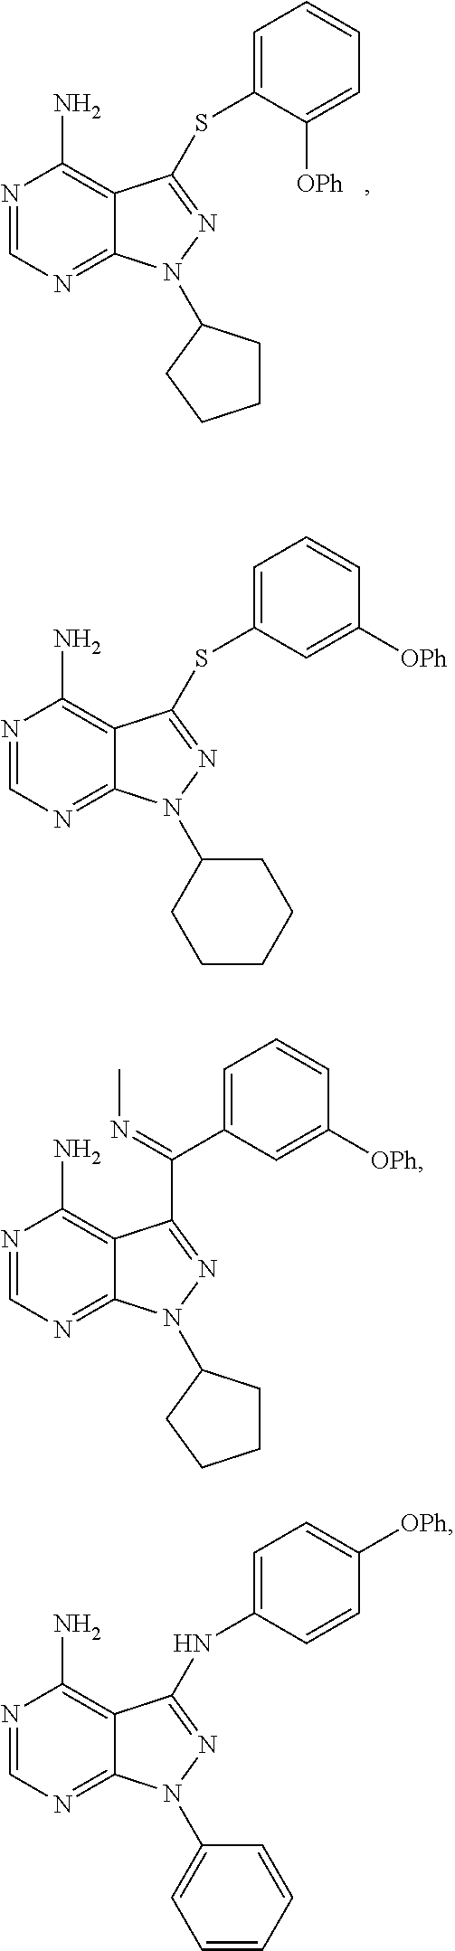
N1=CN=C2C(=C1N)C(C(=NC)C1=CC=CC([OPh])=C1)=NN2C1CCCC1.N1=CN=C2C(=C1N)C(SC1=CC=CC=C1[OPh])=NN2C1CCCC1.N1=CN=C2C(=C1N)C(SC1=CC=CC([OPh])=C1)=NN2C1CCCCC1.N1=CN=C2C(=C1N)C(NC1=CC=C([OPh])C=C1)=NN2C1=CC=CC=C1
